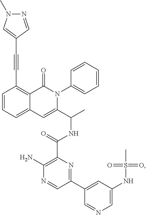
C1=CC=C2C(=C1C#CC1=CN(C)N=C1)C(=O)N(C1=CC=CC=C1)C(C(C)NC(C1=C(N)N=CC(C3=CC(NS(C)(=O)=O)=CN=C3)=N1)=O)=C2
